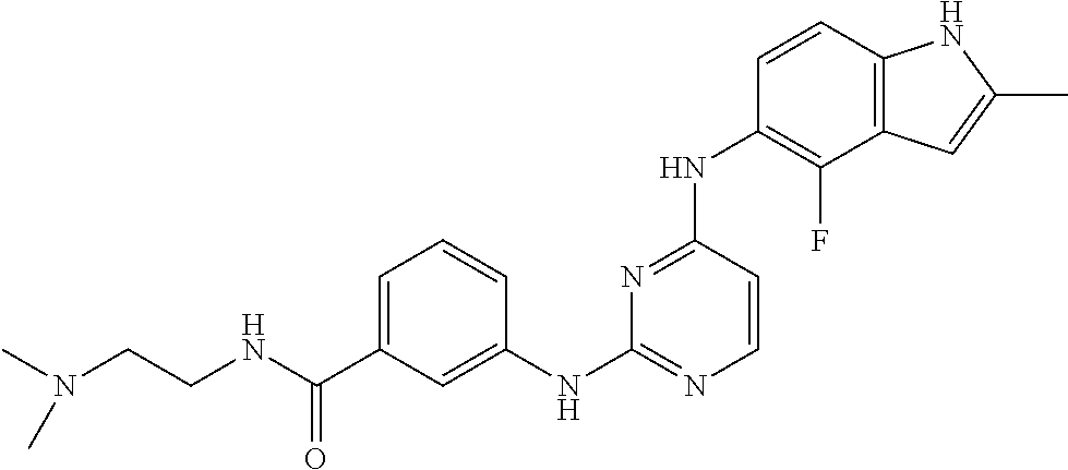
C(C1=CC=CC(NC2=NC=CC(NC3=C(F)C4=C(C=C3)NC(C)=C4)=N2)=C1)(NCCN(C)C)=O
